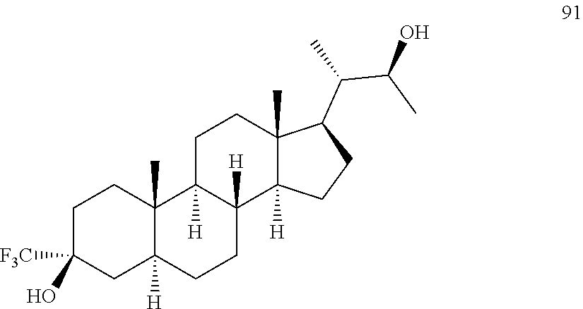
C1C(O)([F3C])CC2([H])C(C)(C1)C1([H])C([H])(CC2)C2([H])C(C)(CC1)C(C(C(C)O)C)CC2
